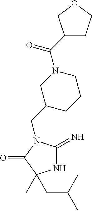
N1C(=N)N(CC2CCCN(C(=O)C3CCOC3)C2)C(=O)C1(C)CC(C)C
